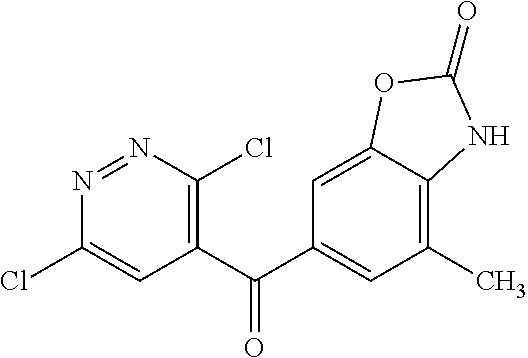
C1(C(=O)C2=CC(C)=C3C(=C2)OC(=O)N3)=C(Cl)N=NC(Cl)=C1
